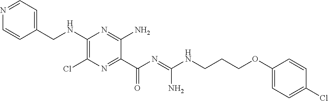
C1=NC=CC(CNC2=C(Cl)N=C(C(N=C(NCCCOC3=CC=C(Cl)C=C3)N)=O)C(N)=N2)=C1
